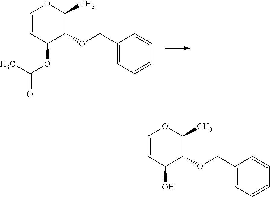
C1=CC(OC(=O)C)C(OCC2=CC=CC=C2)C(C)O1.C1=CC(O)C(OCC2=CC=CC=C2)C(C)O1
